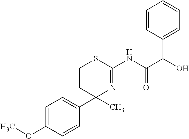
C1=C(OC)C=CC(C2(C)N=C(NC(=O)C(C3=CC=CC=C3)O)SCC2)=C1
